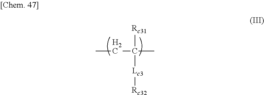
CCC(C)([Lc3][Rc32])[Rc31]
